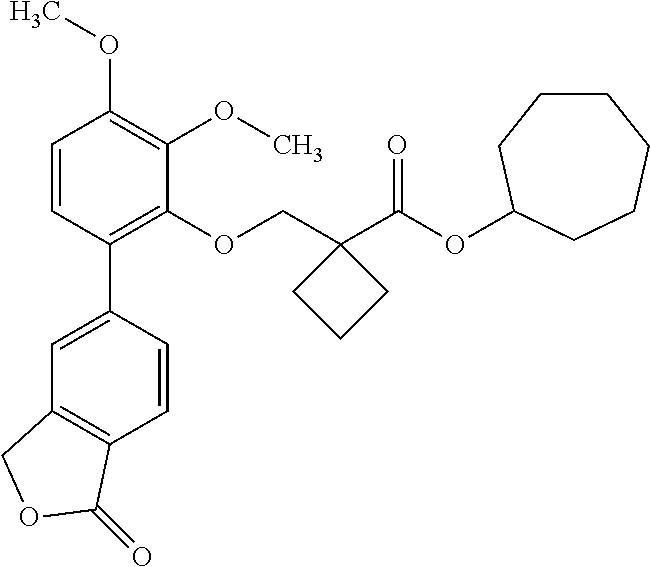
C1=CC(C2=CC3=C(C=C2)C(=O)OC3)=C(OCC2(C(OC3CCCCCC3)=O)CCC2)C(OC)=C1OC
